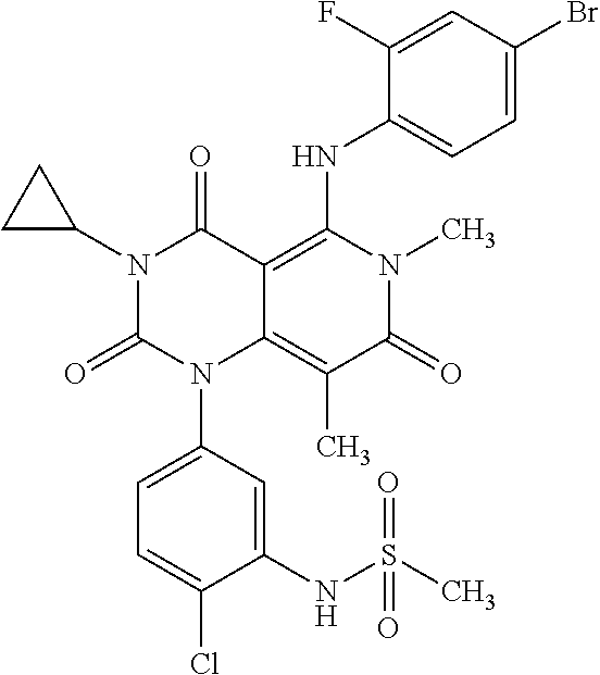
N1(C2CC2)C(=O)N(C2=CC=C(Cl)C(NS(C)(=O)=O)=C2)C2=C(C)C(=O)N(C)C(NC3=CC=C(Br)C=C3F)=C2C1=O
